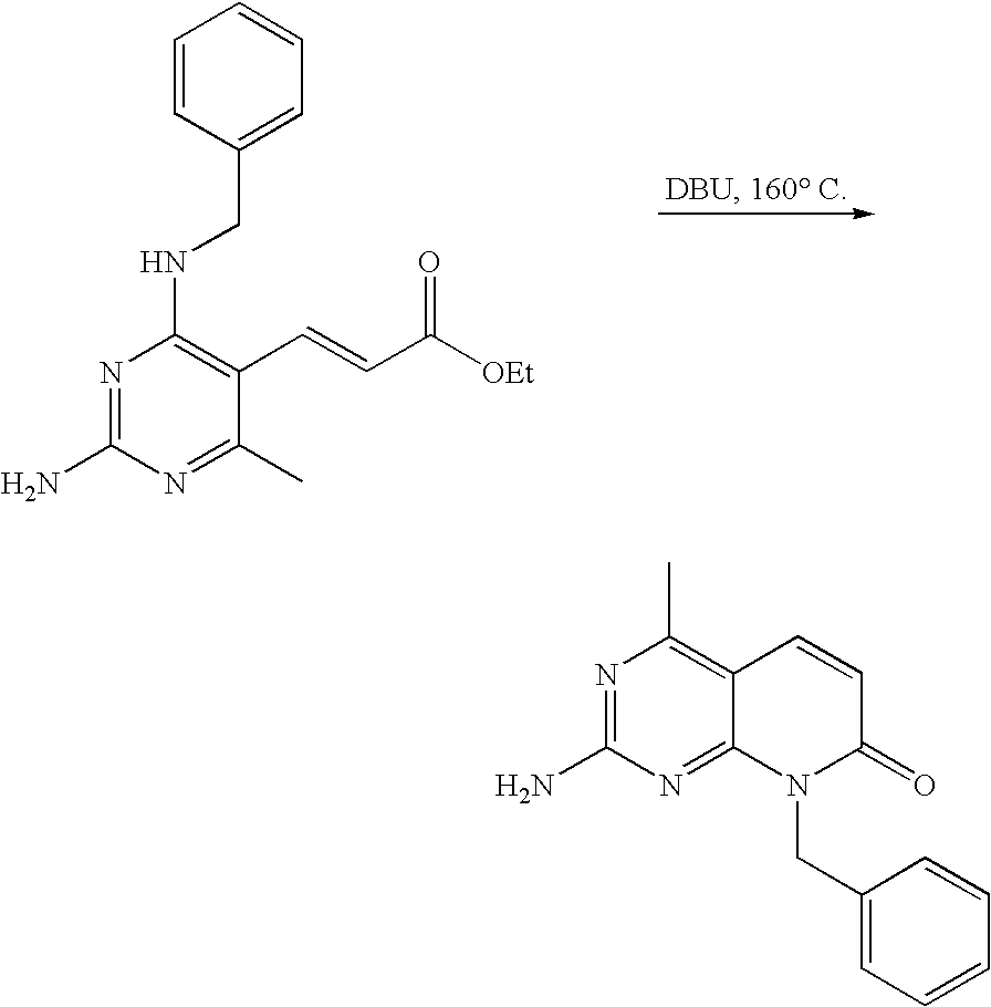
N1=C(N)N=C(C)C(C=CC([OEt])=O)=C1NCC1=CC=CC=C1.N1=C(N)N=C2C(=C1C)C=CC(=O)N2CC1=CC=CC=C1
